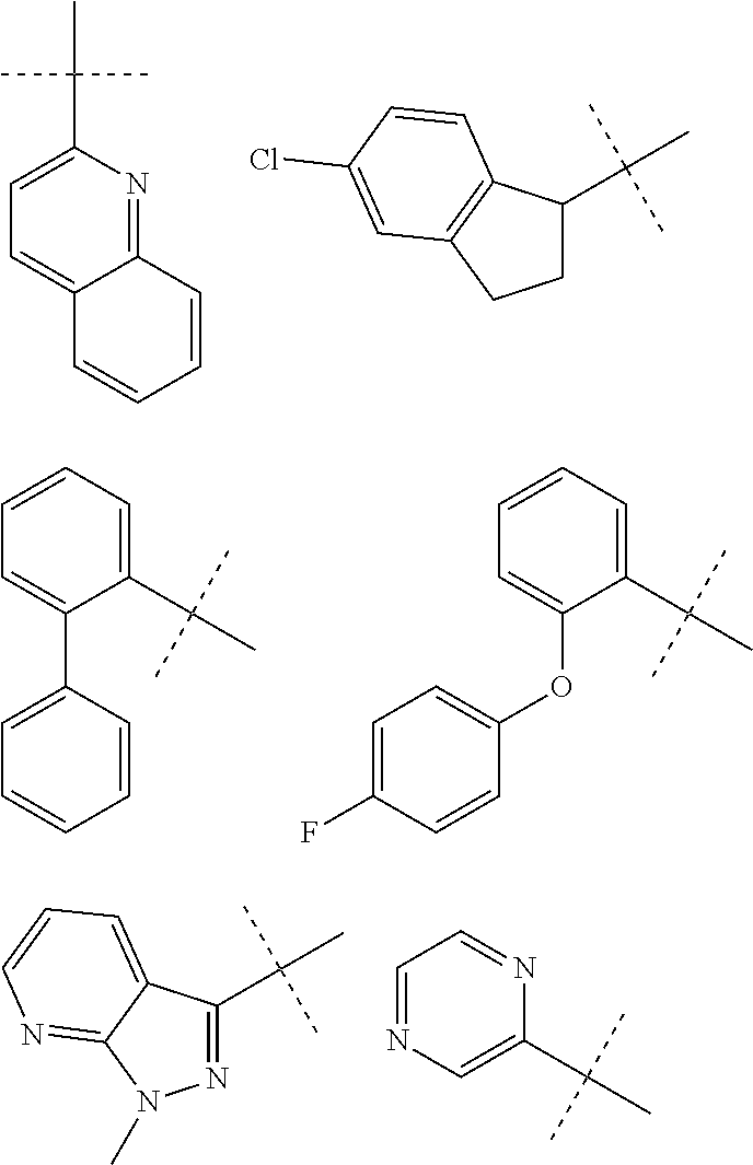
N1=C2C(=CC=C1C(C)(C)C)C=CC=C2.C1C(C(C)(C)C)C2=C(C1)C=C(Cl)C=C2.C1=C(C(C)(C)C)C(C2=CC=CC=C2)=CC=C1.C1=C(C(C)(C)C)C(OC2=CC=C(F)C=C2)=CC=C1.N1=C(C(C)(C)C)C2=CC=CN=C2N1C.N1=CC=NC=C1C(C)(C)C
